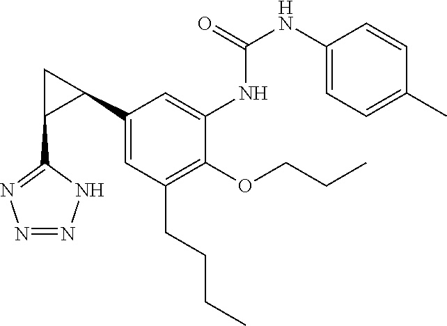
C1(NC(NC2=CC(C3CC3C3=NN=NN3)=CC(CCCC)=C2OCCC)=O)=CC=C(C)C=C1
